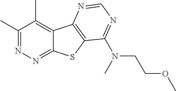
C1(C)=NN=C2C(=C1C)C1=C(S2)C(N(CCOC)C)=NC=N1
